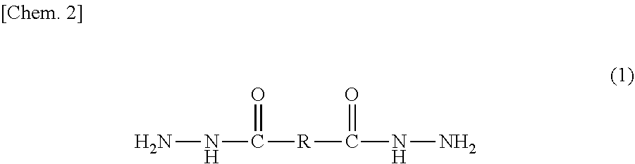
NNC([R]C(NN)=O)=O
